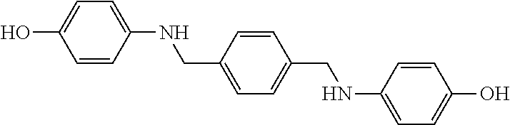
C1(CNC2=CC=C(O)C=C2)=CC=C(CNC2=CC=C(O)C=C2)C=C1
